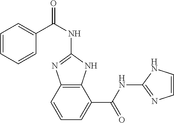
C1=CC=C(C(NC2=NC3=C(N2)C(C(NC2=NC=CN2)=O)=CC=C3)=O)C=C1
